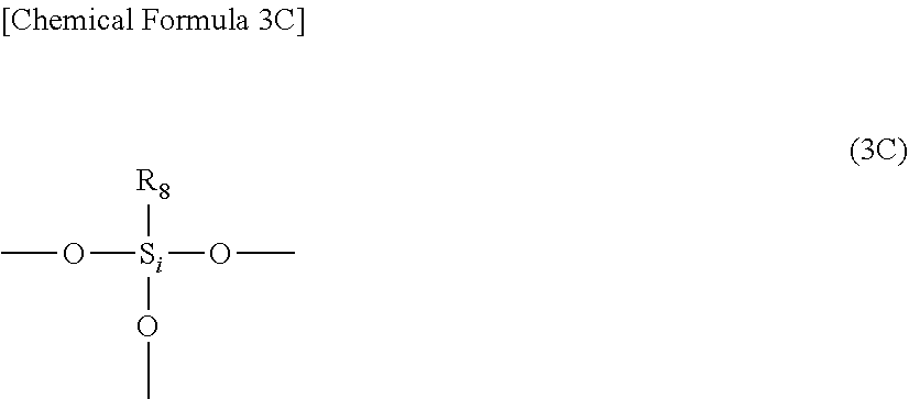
O([Si]([R8])(OC)OC)C
